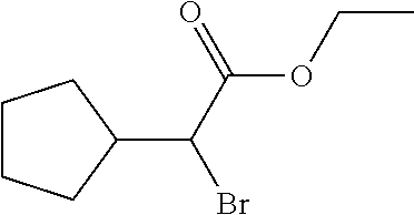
C1CCC(C(C(OCC)=O)Br)C1
